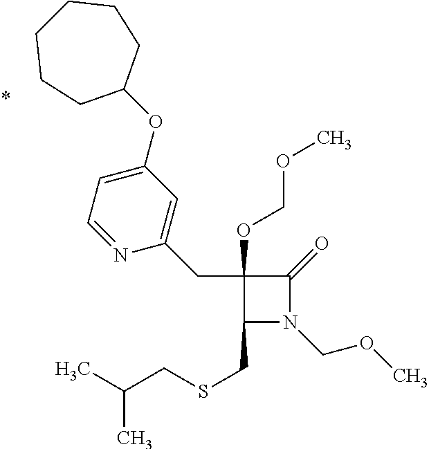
C1(CSCC(C)C)N(COC)C(=O)C1(CC1=CC(OC2CCCCCC2)=CC=N1)OCOC
